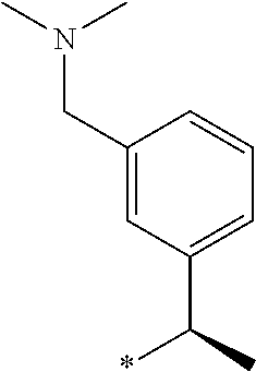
C1(CN(C)C)=CC(C(C)*)=CC=C1
